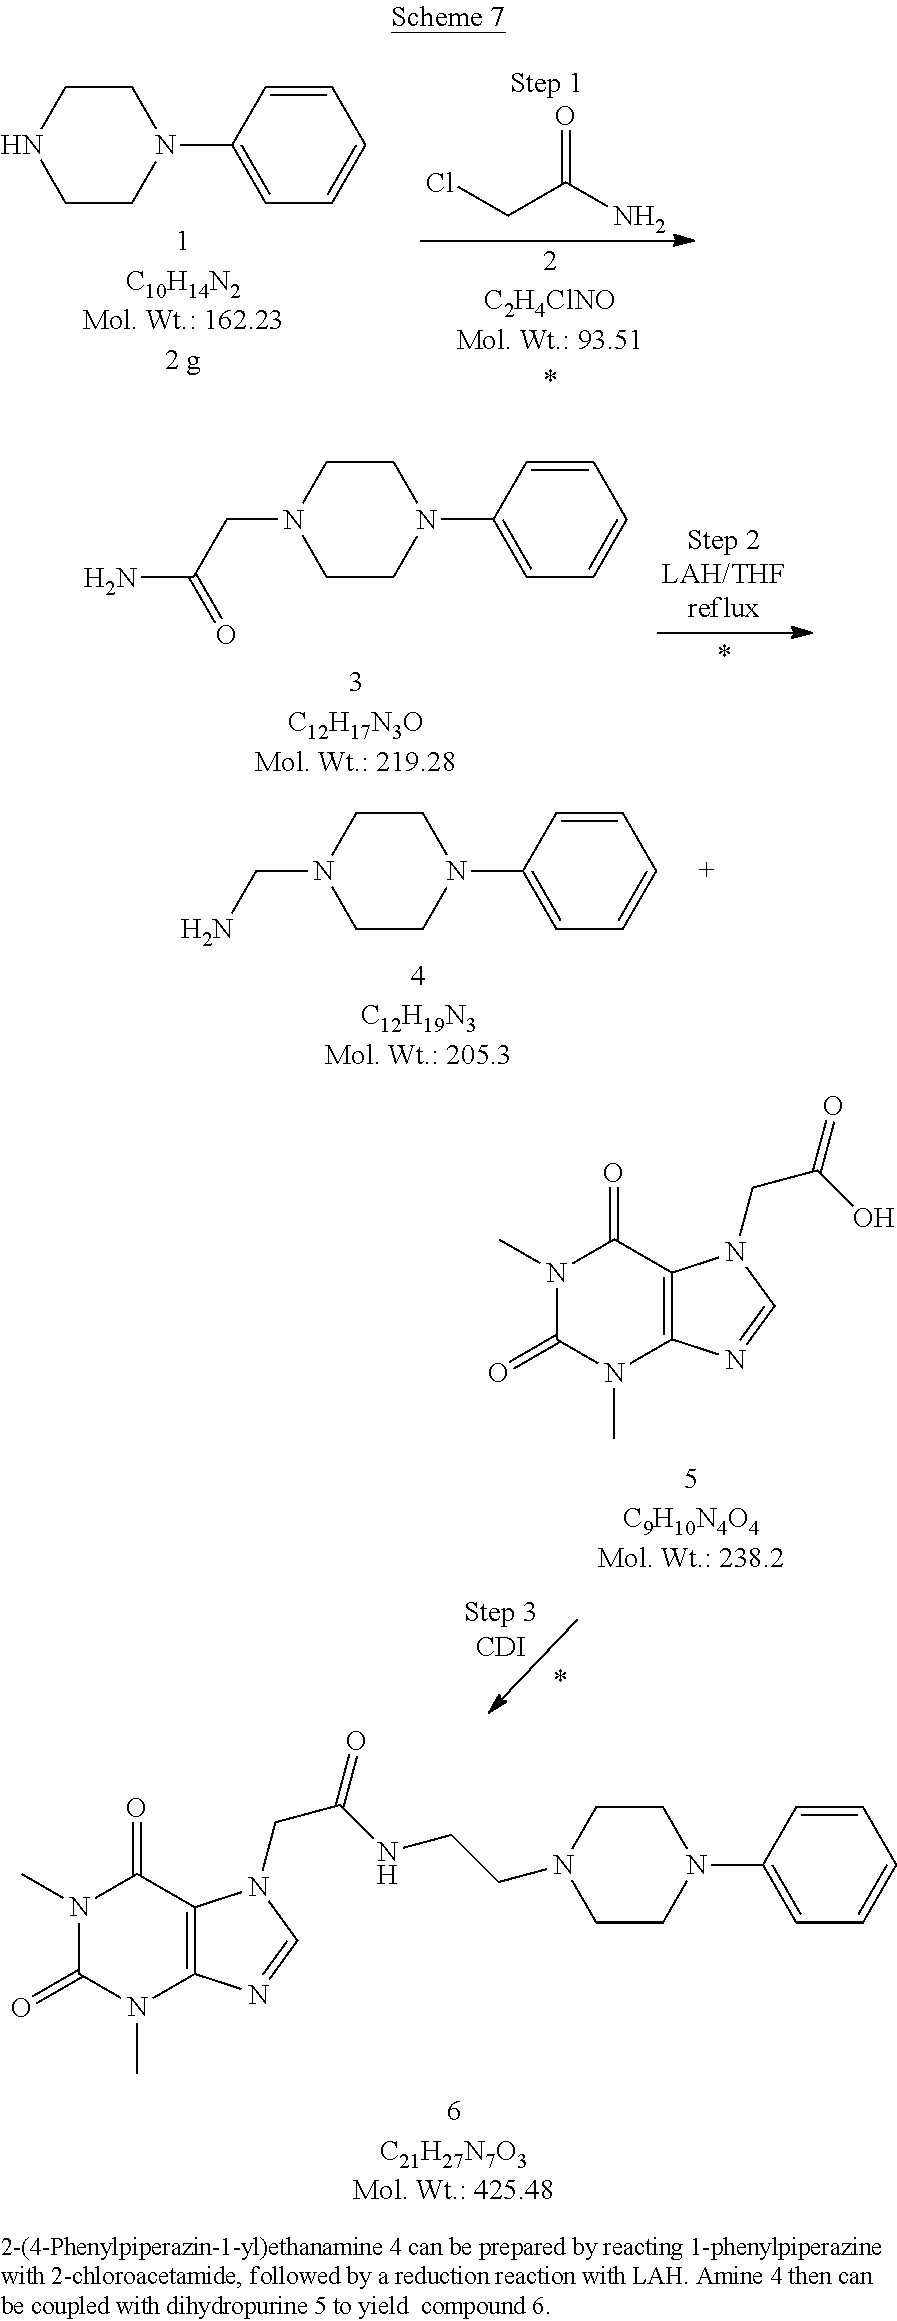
C1CNCCN1C1=CC=CC=C1.O=C(N)CCl.C1CN(CC(N)=O)CCN1C1=CC=CC=C1.C1CN(CN)CCN1C1=CC=CC=C1.N1(C)C(=O)N(C)C2=C(C1=O)N(CC(NCCN1CCN(C3=CC=CC=C3)CC1)=O)C=N2.N1(C)C(=O)N(C)C2=C(C1=O)N(CC(O)=O)C=N2
